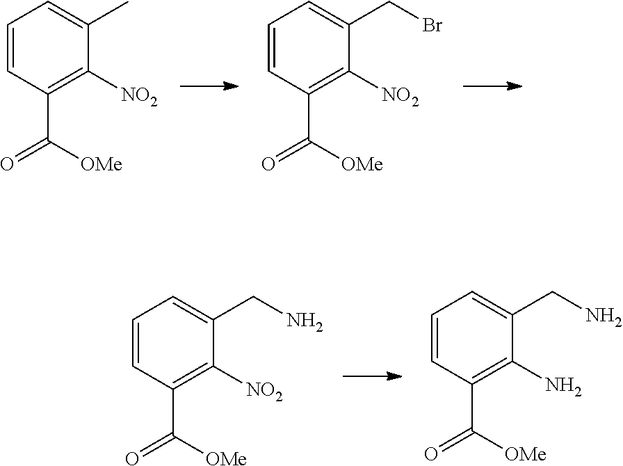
C1=CC(C(=O)[OMe])=C([NO2])C(C)=C1.C1=CC(C(=O)[OMe])=C([NO2])C(CBr)=C1.C1=CC(C(=O)[OMe])=C([NO2])C(CN)=C1.C1=CC(C(=O)[OMe])=C(N)C(CN)=C1
